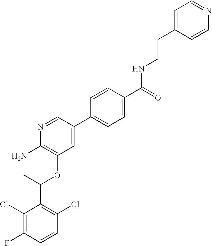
C1(Cl)=C(F)C=CC(Cl)=C1C(C)OC1=C(N)N=CC(C2=CC=C(C(=O)NCCC3=CC=NC=C3)C=C2)=C1
